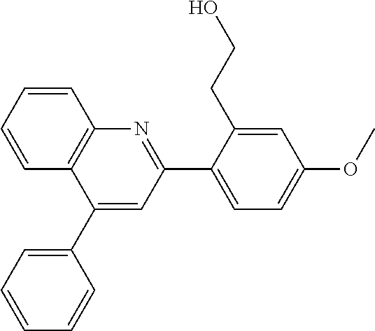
C1=CC=CC2=C1N=C(C1=CC=C(OC)C=C1CCO)C=C2C1=CC=CC=C1
